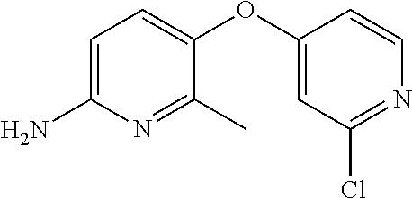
C1=C(N)N=C(C)C(OC2=CC(Cl)=NC=C2)=C1
